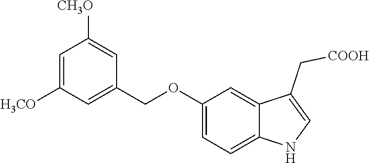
C1=C([H3CO])C=C(COC2=CC=C3C(=C2)C(C[COOH])=CN3)C=C1[CH3O]
